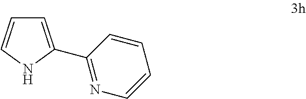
C1=C(C2=NC=CC=C2)NC=C1
